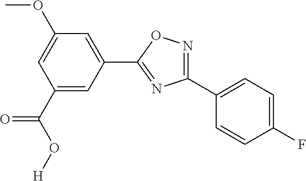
C1(C(=O)O[H])=CC(C2=NC(C3=CC=C(F)C=C3)=NO2)=CC(OC)=C1
